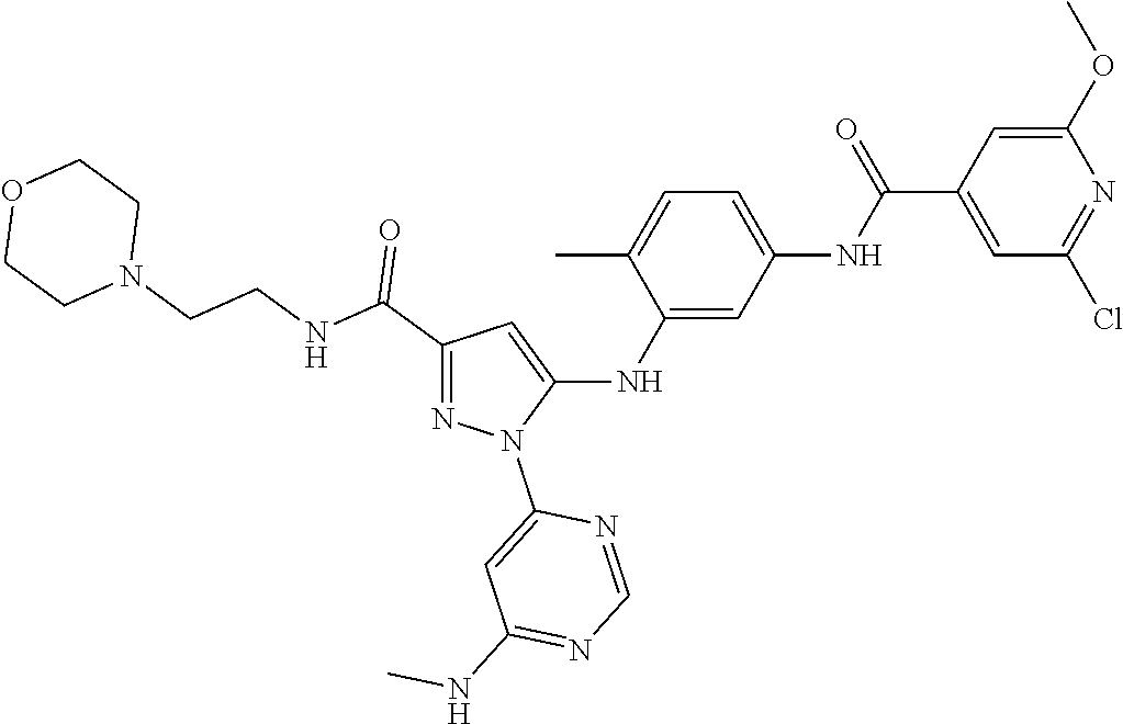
C1(C(NCCN2CCOCC2)=O)=NN(C2=CC(NC)=NC=N2)C(NC2=CC(NC(C3=CC(Cl)=NC(OC)=C3)=O)=CC=C2C)=C1
